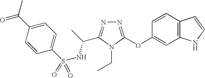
N1=C(OC2=CC3=C(C=C2)C=CN3)N(CC)C(C(NS(C2=CC=C(C(=O)C)C=C2)(=O)=O)C)=N1
